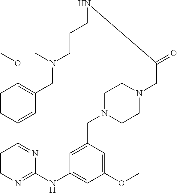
C1=CC2=CC(=C1OC)CN(C)CCCNC(=O)CN1CCN(CC3=CC(=CC(OC)=C3)NC3=NC=CC2=N3)CC1
